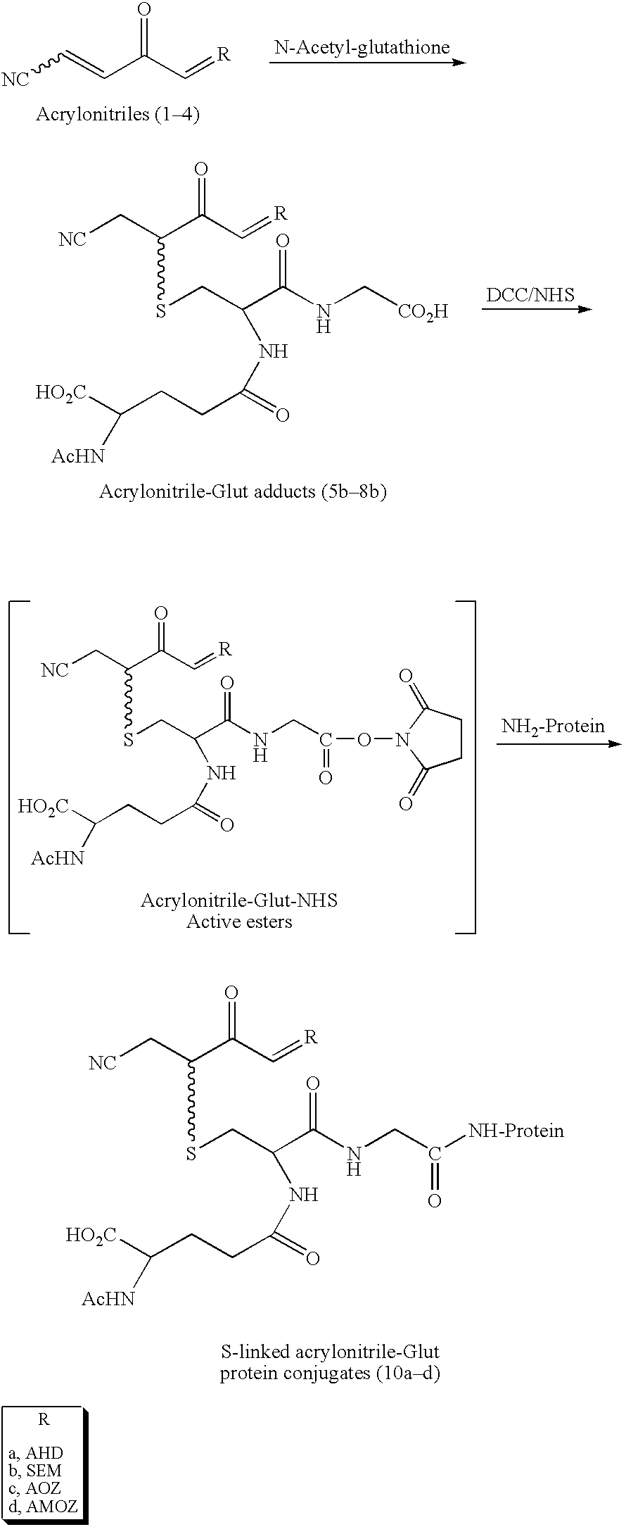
[NC]C=CC(C=[R])=O.[NC]CC(C(C=[R])=O)SCC(C(NC[CO2H])=O)NC(=O)CCC([HO2C])[AcHN].[NC]CC(C(C=[R])=O)SCC(C(NCC(=O)ON1C(=O)CCC1=O)=O)NC(=O)CCC([HO2C])[AcHN].[NC]CC(C(C=[R])=O)SCC(C(NCC([NH-Protein])=O)=O)NC(=O)CCC([HO2C])[AcHN]
